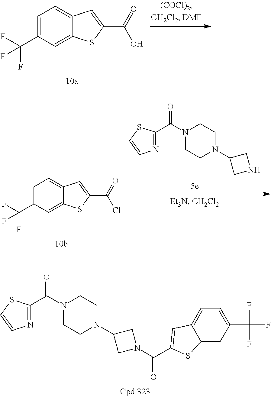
C1=C(C(F)(F)F)C=C2C(=C1)C=C(C(O)=O)S2.N1=C(C(=O)N2CCN(C3CNC3)CC2)SC=C1.C1=C(C(F)(F)F)C=C2C(=C1)C=C(C(Cl)=O)S2.N1=C(C(=O)N2CCN(C3CN(C(=O)C4=CC5=CC=C(C(F)(F)F)C=C5S4)C3)CC2)SC=C1
